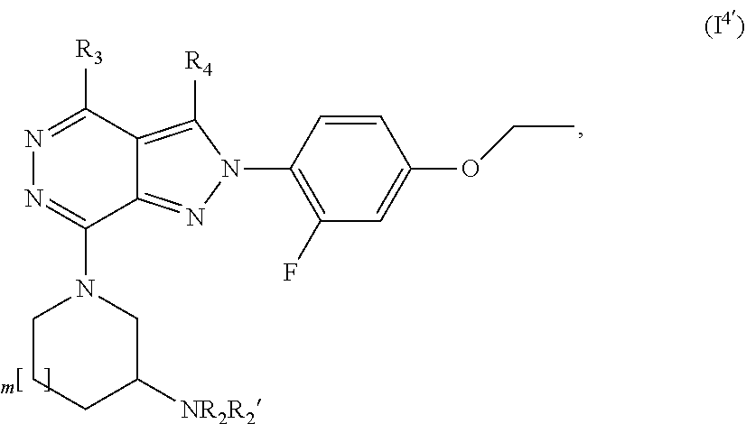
C12=NN(C3=C(F)C=C(OCC)C=C3)C([R4])=C1C([R3])=NN=C2N1CCCC([NR2R2])C1
